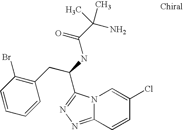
N12C(=NN=C1C(NC(C(N)(C)C)=O)CC1=C(Br)C=CC=C1)C=CC(Cl)=C2
